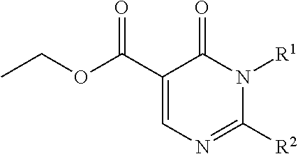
CCOC(C1=CN=C([R2])N([R1])C1=O)=O
